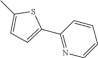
C1(C2=NC=CC=C2)=CC=C(C)S1
